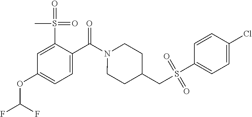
C1=C(S(=O)(=O)C)C(C(N2CCC(CS(C3=CC=C(Cl)C=C3)(=O)=O)CC2)=O)=CC=C1OC(F)F
